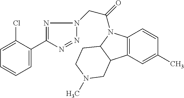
C1=C(Cl)C(C2=NN(CC(=O)N3C4=C(C5C3CCN(C)C5)C=C(C)C=C4)N=N2)=CC=C1
